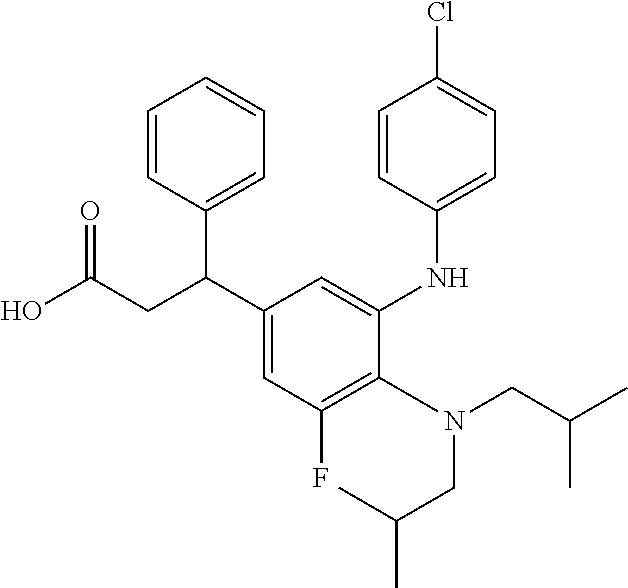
C1(F)=C(N(CC(C)C)CC(C)C)C(NC2=CC=C(Cl)C=C2)=CC(C(CC(O)=O)C2=CC=CC=C2)=C1
